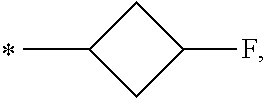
C1C(C)CC1F
